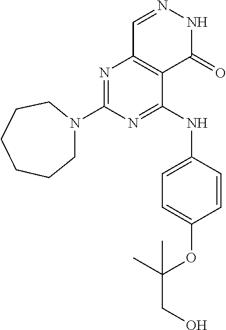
N1=C(N2CCCCCC2)N=C(NC2=CC=C(OC(CO)(C)C)C=C2)C2=C1C=NNC2=O
